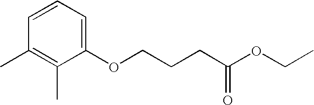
C1(OCCCC(OCC)=O)=CC=CC(C)=C1C
